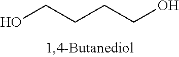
OCCCCO
